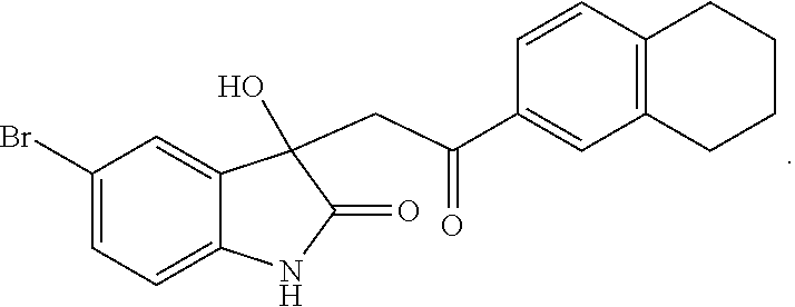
C1(Br)=CC=C2C(=C1)C(O)(CC(C1=CC3=C(CCCC3)C=C1)=O)C(=O)N2
